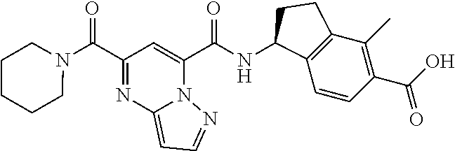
N1(C(C2=NC3=CC=NN3C(C(NC3C4=C(C(C)=C(C(O)=O)C=C4)CC3)=O)=C2)=O)CCCCC1
